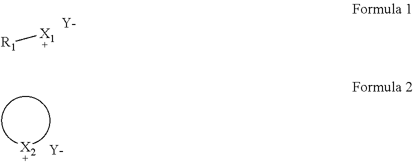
[R1][X1].[Y].[X2].[Y]
